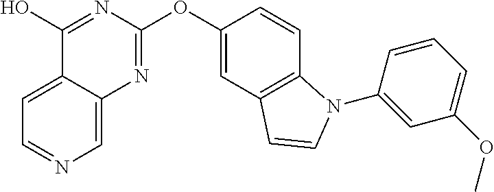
C1=C2C(=CN=C1)N=C(OC1=CC3=C(C=C1)N(C1=CC(OC)=CC=C1)C=C3)N=C2O
